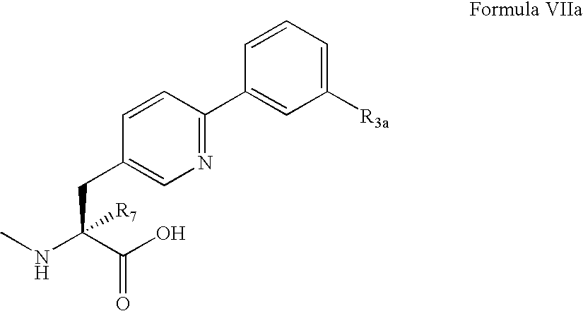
C1(CC(NC)(C(O)=O)[R7])=CN=C(C2=CC([R3a])=CC=C2)C=C1
